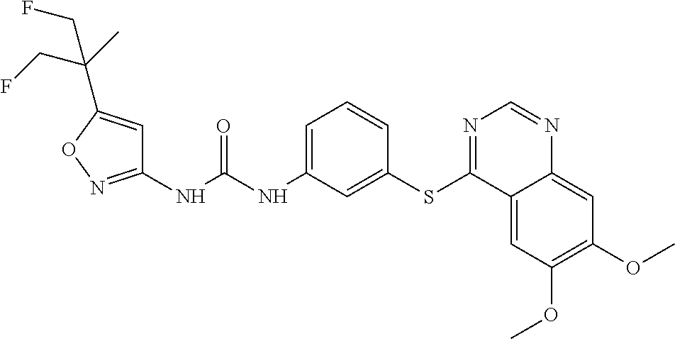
C1(NC(NC2=CC=CC(SC3=NC=NC4=CC(OC)=C(OC)C=C34)=C2)=O)=NOC(C(C)(CF)CF)=C1
